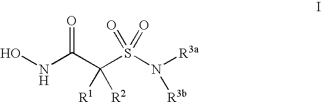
ONC(C(S(N([R3a])[R3b])(=O)=O)([R1])[R2])=O
